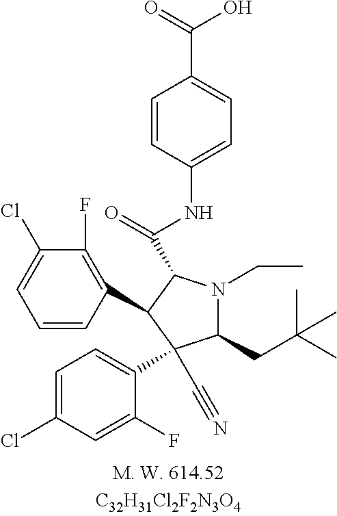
C1(CC(C)(C)C)N(CC)C(C(=O)NC2=CC=C(C(=O)O)C=C2)C(C2=C(F)C(Cl)=CC=C2)C1(C1=CC=C(Cl)C=C1F)C#N
